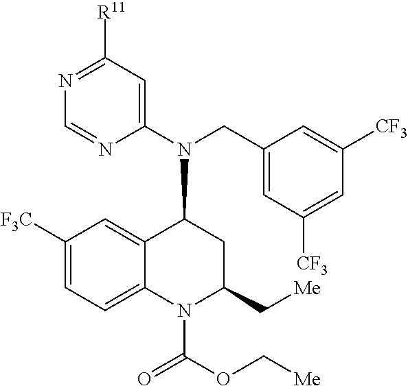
[F3C]C1=CC=C2C(=C1)C(N(CC1=CC([CF3])=CC([CF3])=C1)C1=CC([R11])=NC=N1)CC(C[Me])N2C(=O)OC[Me]
